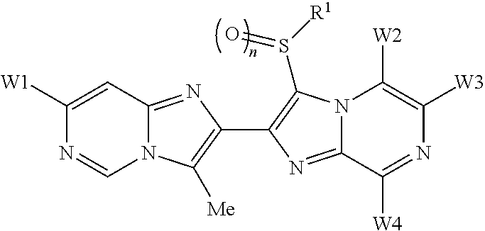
N12C(=NC(C3=C(S([R1])=O)N4C(=N3)C([W4])=NC([W3])=C4[W2])=C1[Me])C=C([W1])N=C2
